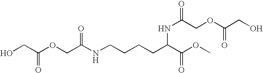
O(CC(NCCCCC(C(OC)=O)NC(=O)COC(CO)=O)=O)C(CO)=O
